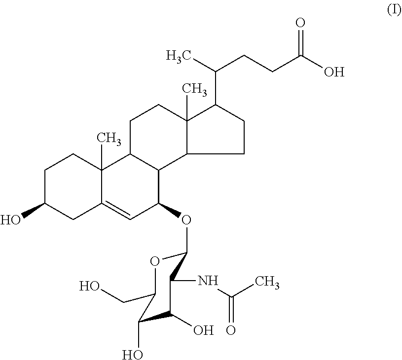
C1C(O)CC2=CC(OC3OC(CO)C(O)C(O)C3NC(C)=O)C3C(C2(C)C1)CCC1(C)C3CCC1C(C)CCC(O)=O
